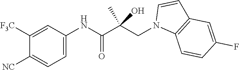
C1([F3C])=CC(NC(C(CN2C3=C(C=C2)C=C(F)C=C3)(C)O)=O)=CC=C1[NC]
